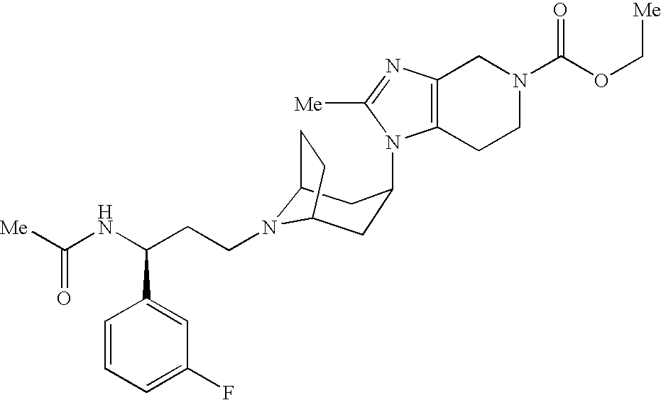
N1(CCC(NC([Me])=O)C2=CC(F)=CC=C2)C2CC(N3C4=C(CN(C(=O)OC[Me])CC4)N=C3[Me])CC1CC2
